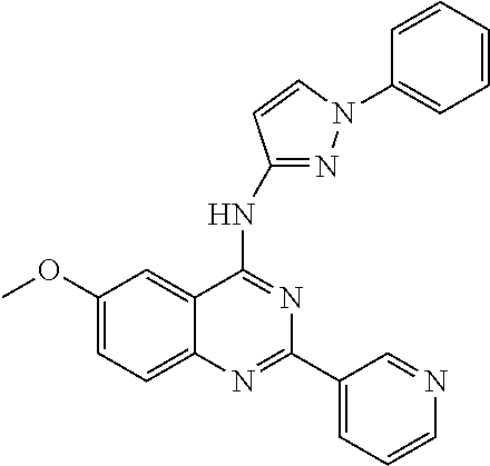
C1(OC)=CC=C2C(=C1)C(NC1=NN(C3=CC=CC=C3)C=C1)=NC(C1=CC=CN=C1)=N2
